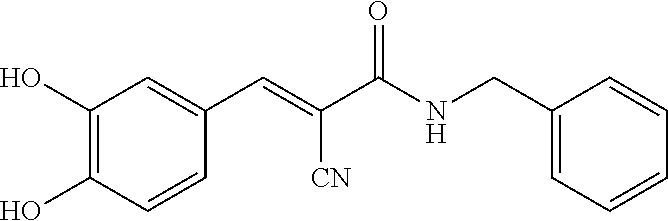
C1(O)=C(O)C=CC(C=C(C(NCC2=CC=CC=C2)=O)[CN])=C1
